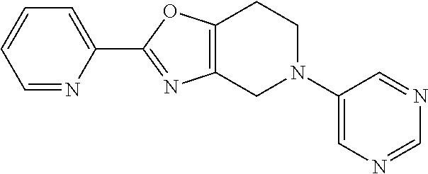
C1=CC=C(C2=NC3=C(O2)CCN(C2=CN=CN=C2)C3)N=C1
